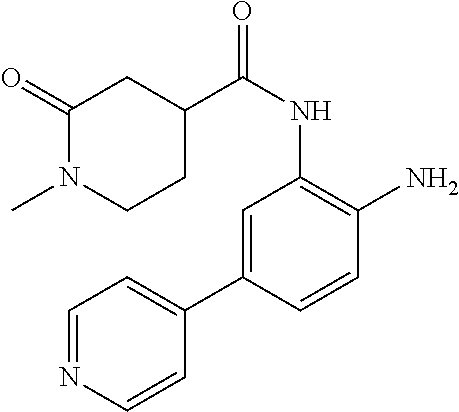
C1=C(C2=CC=NC=C2)C=CC(N)=C1NC(=O)C1CC(=O)N(C)CC1
